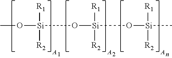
CO[Si]([R1])([R2])O[Si]([R1])([R2])O[Si](C)([R1])[R2]
